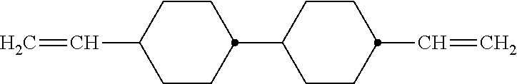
C1(C=C)CCC(C2CCC(C=C)CC2)CC1
